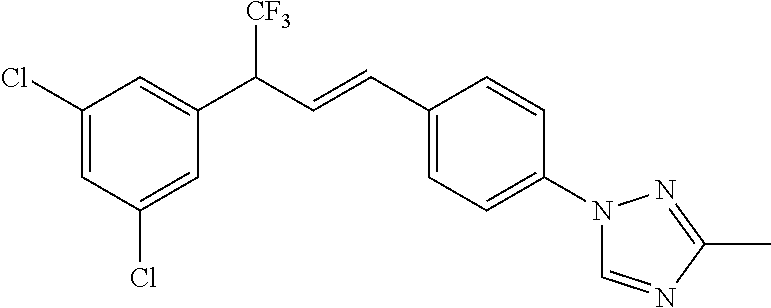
C1(Cl)=CC(C(C=CC2=CC=C(N3C=NC(C)=N3)C=C2)[CF3])=CC(Cl)=C1
